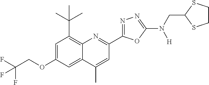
C1=C(OCC(F)(F)F)C=C2C(=C1C(C)(C)C)N=C(C1=NN=C(N(CC3SCCS3)[H])O1)C=C2C
